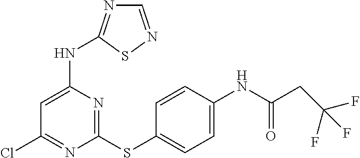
C1(SC2=CC=C(NC(CC(F)(F)F)=O)C=C2)=NC(NC2=NC=NS2)=CC(Cl)=N1
